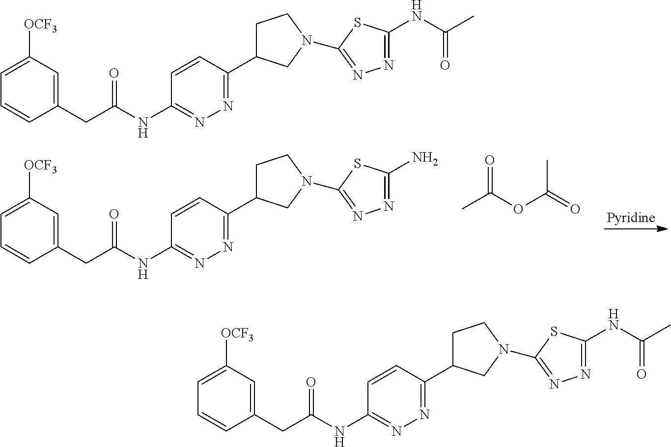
C1(CC(NC2=NN=C(C3CCN(C4=NN=C(N)S4)C3)C=C2)=O)=CC([OCF3])=CC=C1.CC(OC(=O)C)=O.C1(CC(NC2=NN=C(C3CCN(C4=NN=C(NC(C)=O)S4)C3)C=C2)=O)=CC([OCF3])=CC=C1.C1(CC(NC2=NN=C(C3CCN(C4=NN=C(NC(C)=O)S4)C3)C=C2)=O)=CC([OCF3])=CC=C1
